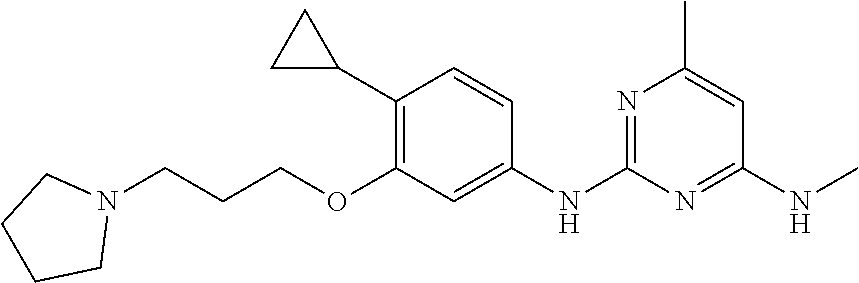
C1(NC)=NC(NC2=CC(OCCCN3CCCC3)=C(C3CC3)C=C2)=NC(C)=C1
